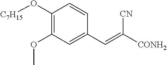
C1(O[C7H15])=C(OC)C=C(C=C([CONH2])[CN])C=C1
